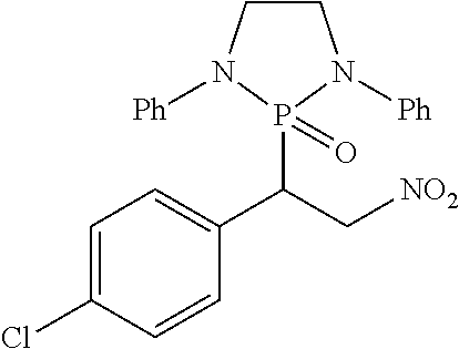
C1CN([Ph])P(C(C[NO2])C2=CC=C(Cl)C=C2)(=O)N1[Ph]
